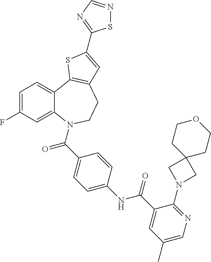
C1=C(F)C=C2C(=C1)C1=C(CCN2C(=O)C2=CC=C(NC(=O)C3=CC(C)=CN=C3N3CC4(C3)CCOCC4)C=C2)C=C(C2=NC=NS2)S1
